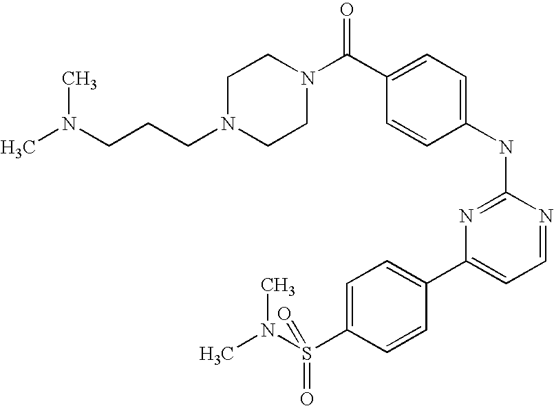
C1N(CCCN(C)C)CCN(C(C2=CC=C(NC3=NC(C4=CC=C(S(N(C)C)(=O)=O)C=C4)=CC=N3)C=C2)=O)C1
